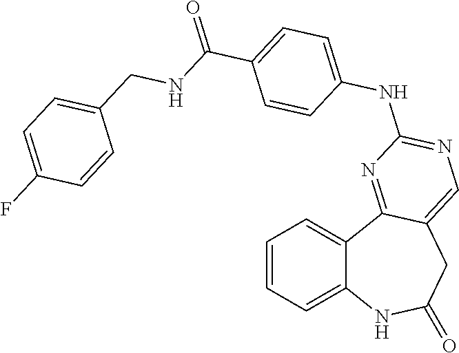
C12=CC=CC=C1C1=NC(NC3=CC=C(C(=O)NCC4=CC=C(F)C=C4)C=C3)=NC=C1CC(=O)N2
